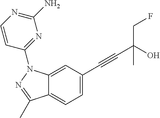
C12=CC(C#CC(CF)(O)C)=CC=C1C(C)=NN2C1=NC(N)=NC=C1
